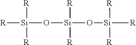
[R][Si](O[Si]([R])([R])O[Si]([R])([R])[R])([R])[R]
